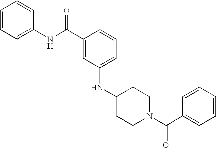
C1=C(NC2CCN(C(C3=CC=CC=C3)=O)CC2)C=C(C(NC2=CC=CC=C2)=O)C=C1
